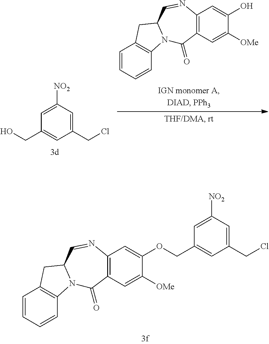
C1=CC=CC2=C1CC1N2C(=O)C2=C(N=C1)C=C(OCC1=CC(CCl)=CC([NO2])=C1)C([OMe])=C2.C1=CC=CC2=C1CC1N2C(=O)C2=C(N=C1)C=C(O)C([OMe])=C2.C1(CCl)=CC([NO2])=CC(CO)=C1
